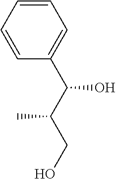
C1(C(C(CO)C)O)=CC=CC=C1
